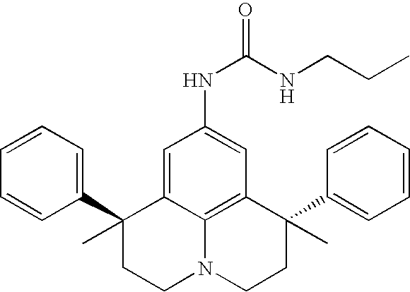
C1=CC=C(C2(C)CCN3C4=C(C(C5=CC=CC=C5)(C)CC3)C=C(NC(=O)NCCC)C=C24)C=C1
